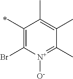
C1(C)=C(Br)[N+]([O-])=C(C)C(C)=C1C
